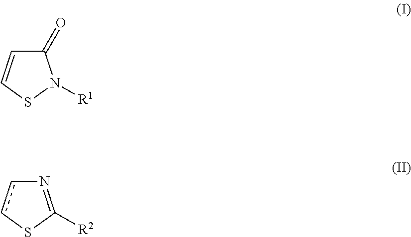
C1(=O)C=CSN1[R1].N1=C([R2])Scc1
